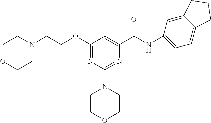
N(C(C1=CC(OCCN2CCOCC2)=NC(N2CCOCC2)=N1)=O)C1=CC=C2C(=C1)CCC2
